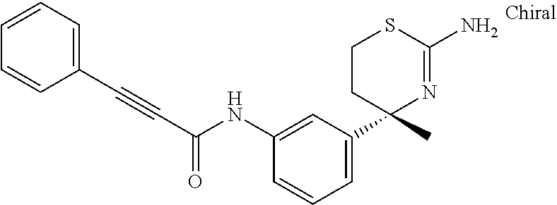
C1(NC(C#CC2=CC=CC=C2)=O)=CC(C2(C)N=C(N)SCC2)=CC=C1
